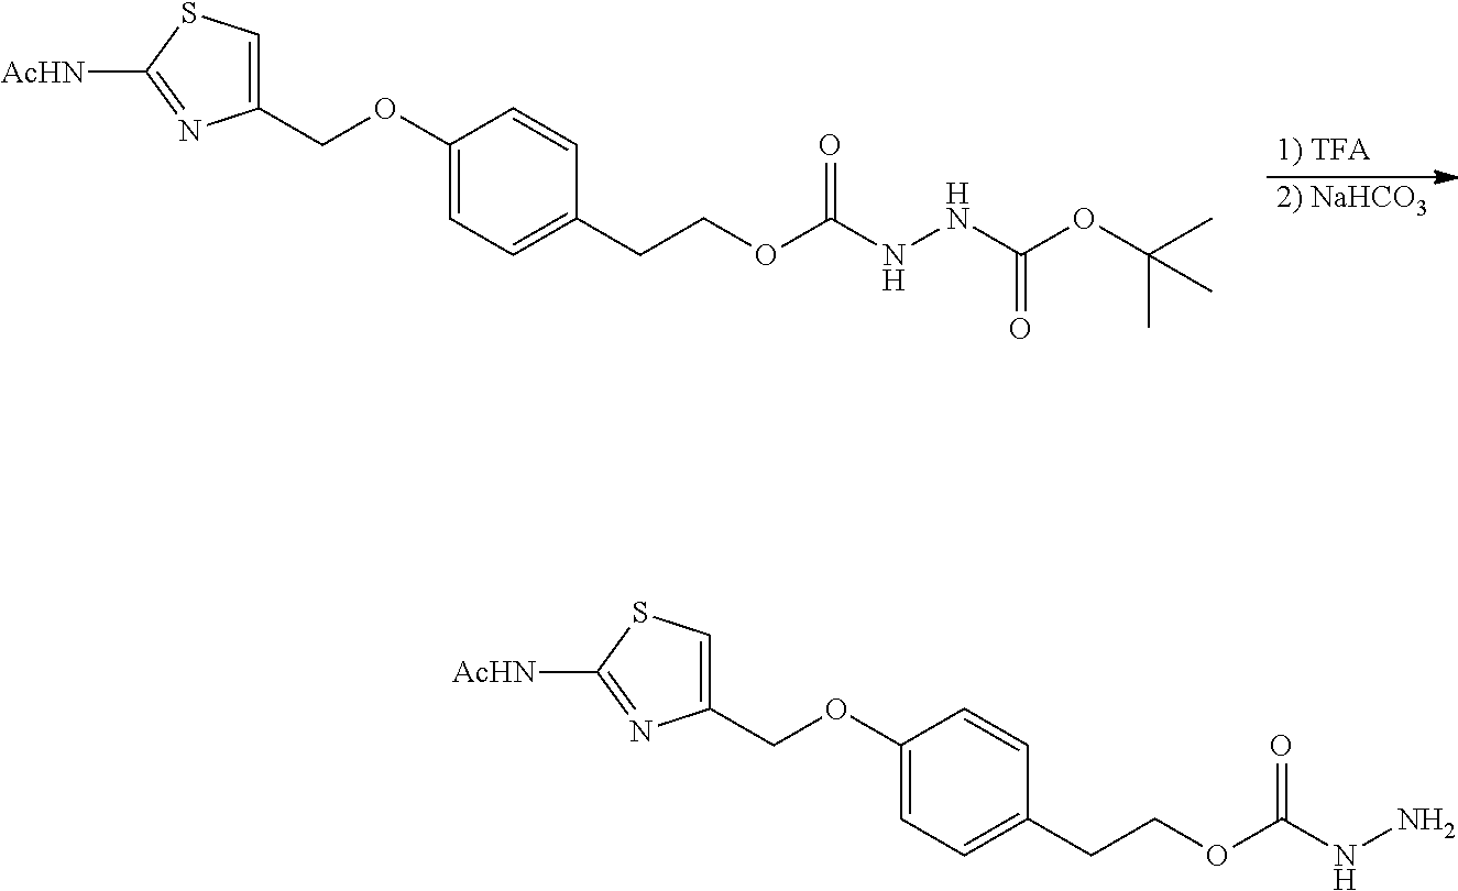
[2) NaHCO3].C1(COC2=CC=C(CCOC(NNC(OC(C)(C)C)=O)=O)C=C2)=CSC([AcHN])=N1.C1(COC2=CC=C(CCOC(NN)=O)C=C2)=CSC([AcHN])=N1
